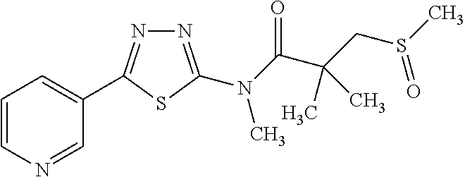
N1=C(N(C(C(CS(C)=O)(C)C)=O)C)SC(C2=CC=CN=C2)=N1
